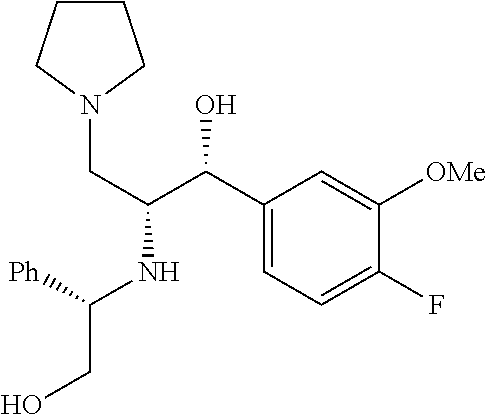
C(NC(CN1CCCC1)C(O)C1=CC=C(F)C([OMe])=C1)(CO)[Ph]
